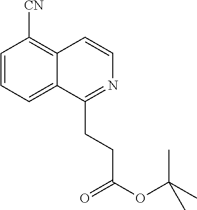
C1=CC=C2C(=C1[CN])C=CN=C2CCC(=O)OC(C)(C)C
